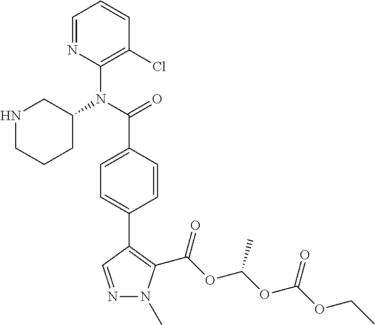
C1=NC(N(C(=O)C2=CC=C(C3=C(C(OC(OC(OCC)=O)C)=O)N(C)N=C3)C=C2)C2CCCNC2)=C(Cl)C=C1
